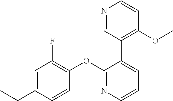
C1=C(CC)C=CC(OC2=NC=CC=C2C2=C(OC)C=CN=C2)=C1F
